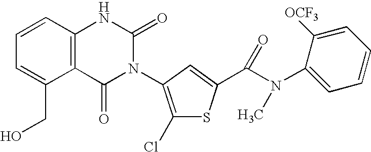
C12=C(C=CC=C1CO)NC(=O)N(C1=C(Cl)SC(C(N(C3=CC=CC=C3[OCF3])C)=O)=C1)C2=O
